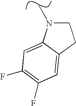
C1N(C)C2=CC(F)=C(F)C=C2C1
